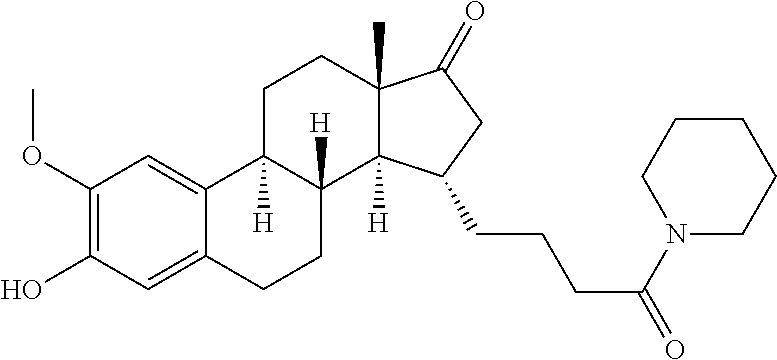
C1(OC)=C(O)C=C2C(=C1)C1([H])C([H])(CC2)C2([H])C(C)(CC1)C(=O)CC2CCCC(N1CCCCC1)=O
